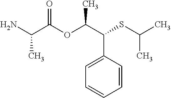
C1=C(C(C(OC(C(N)C)=O)C)SC(C)C)C=CC=C1
